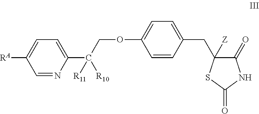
C1=CC(CC2([Z])C(=O)NC(=O)S2)=CC=C1OCC(C1=CC=C([RA])C=N1)([R10])[R11]
